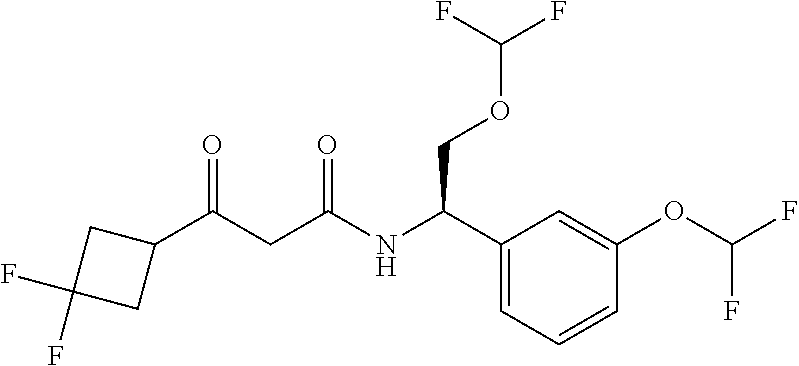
C1=C(OC(F)F)C=CC=C1C(NC(CC(C1CC(F)(F)C1)=O)=O)COC(F)F
